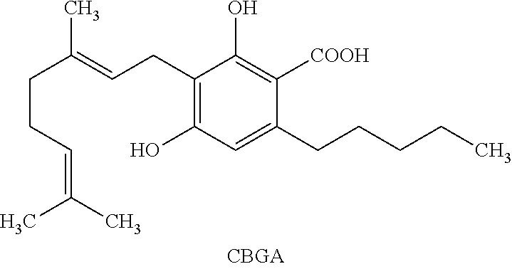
C(CC=C(C)C)C(=CCC1=C(O)C=C(CCCCC)C([COOH])=C1O)C
